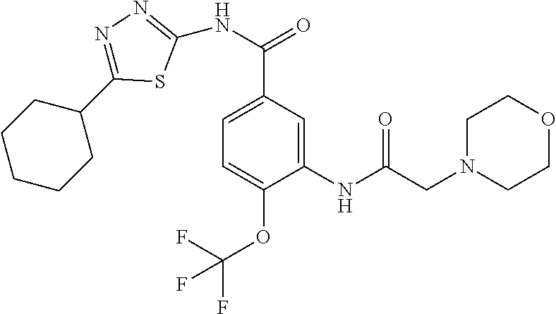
N(C1=NN=C(C2CCCCC2)S1)C(=O)C1=CC=C(OC(F)(F)F)C(NC(CN2CCOCC2)=O)=C1
